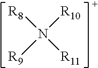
[R9]N([R10])([R8])[R11]
